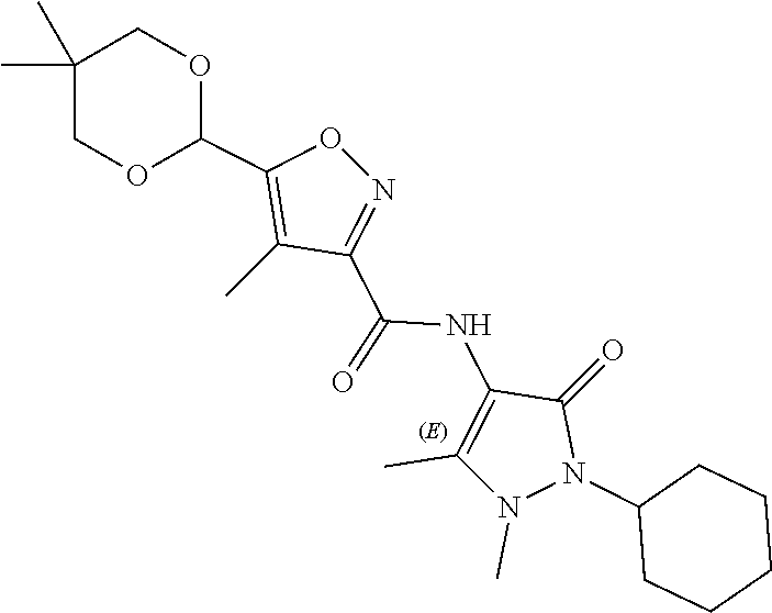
N1=C(C(NC2=C(C)N(C)N(C3CCCCC3)C2=O)=O)C(C)=C(C2OCC(C)(C)CO2)O1
